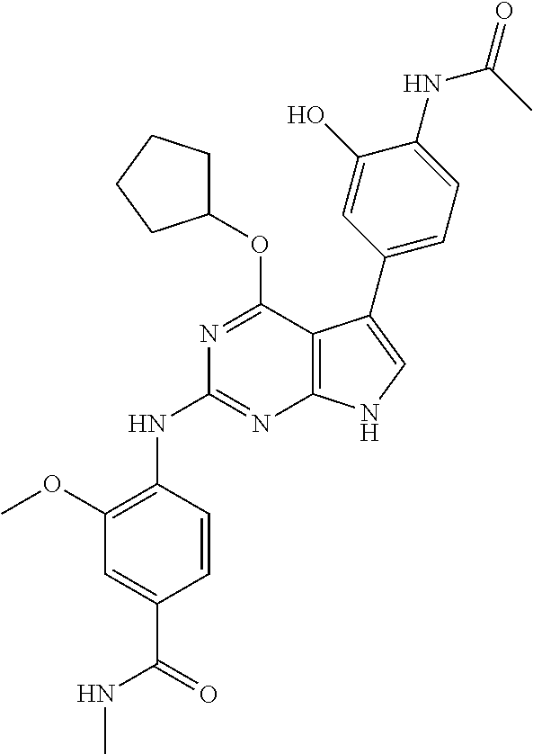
N(C1=NC2=C(C(OC3CCCC3)=N1)C(C1=CC=C(NC(C)=O)C(O)=C1)=CN2)C1=C(OC)C=C(C(=O)NC)C=C1
